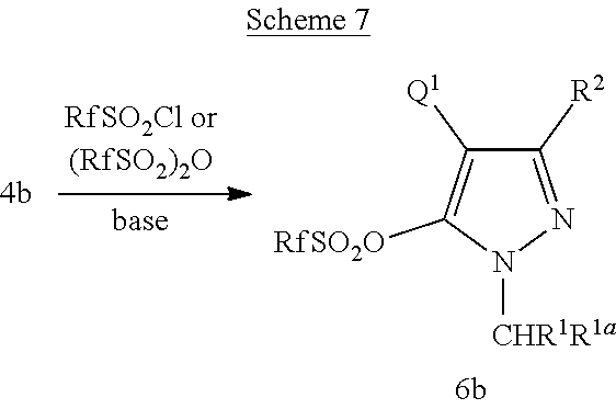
C1([R2])=NN([CHR1R1a])C([RfSO2O])=C1[Q1]
